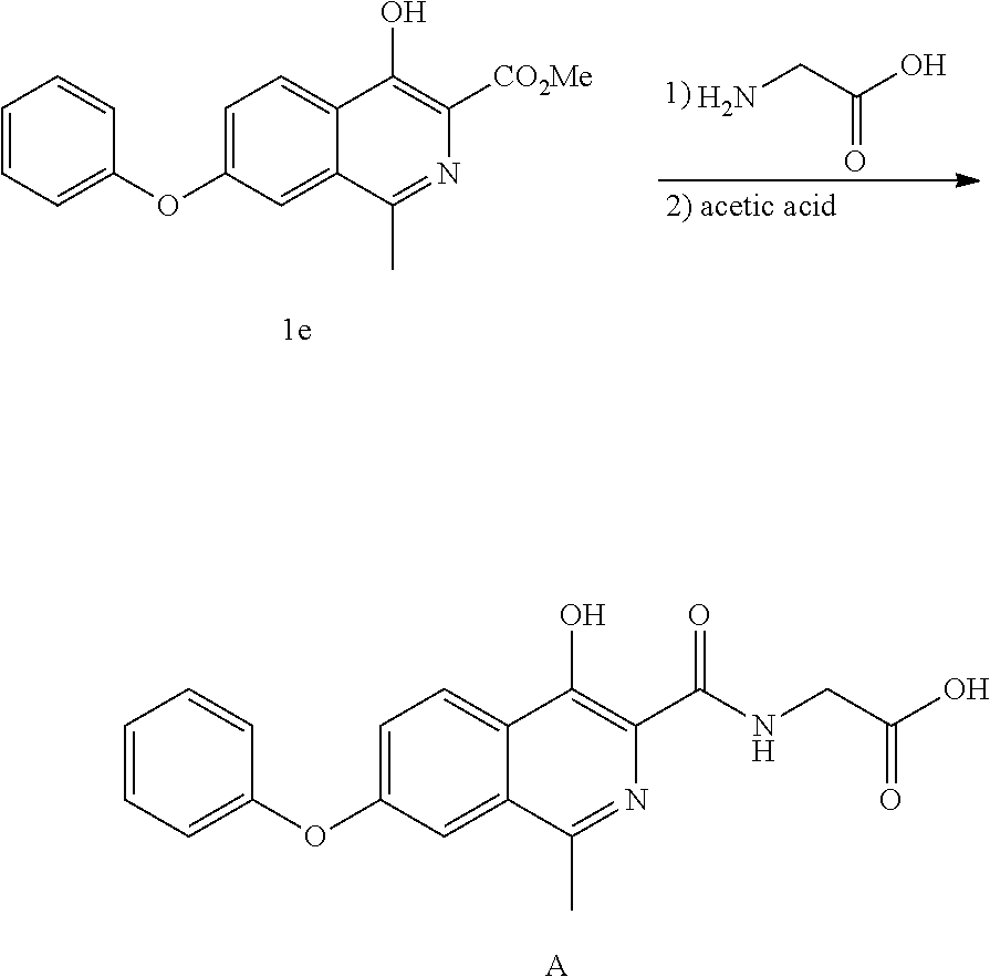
NCC(O)=O.C1=CC=C(OC2=CC=C3C(=C2)C(C)=NC([CO2Me])=C3O)C=C1.C1=CC=C(OC2=CC=C3C(=C2)C(C)=NC(C(NCC(O)=O)=O)=C3O)C=C1.[A]
